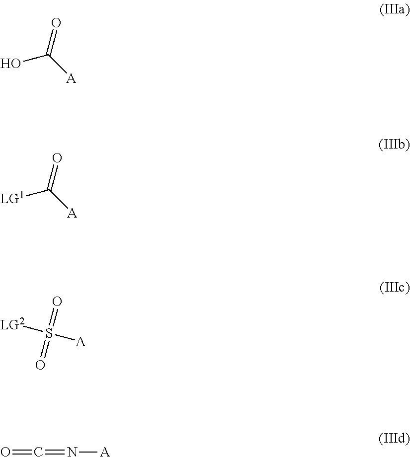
OC([A])=O.[LG1]C([A])=O.[LG2]S([A])(=O)=O.O=C=N[A]
